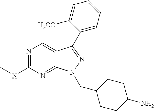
N1=C(NC)N=C2C(=C1)C(C1=CC=CC=C1[H3CO])=NN2CC1CCC(N)CC1
